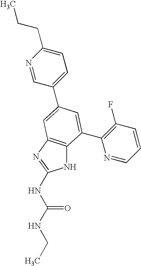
N1C2=C(N=C1NC(NCC)=O)C=C(C1=CC=C(CCC)N=C1)C=C2C1=C(F)C=CC=N1
